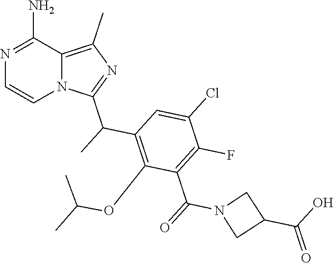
N1=C(N)C2=C(C)N=C(C(C)C3=C(OC(C)C)C(C(=O)N4CC(C(O)=O)C4)=C(F)C(Cl)=C3)N2C=C1
